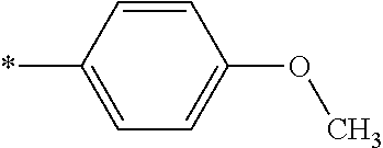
C1=CC(*)=CC=C1OC
